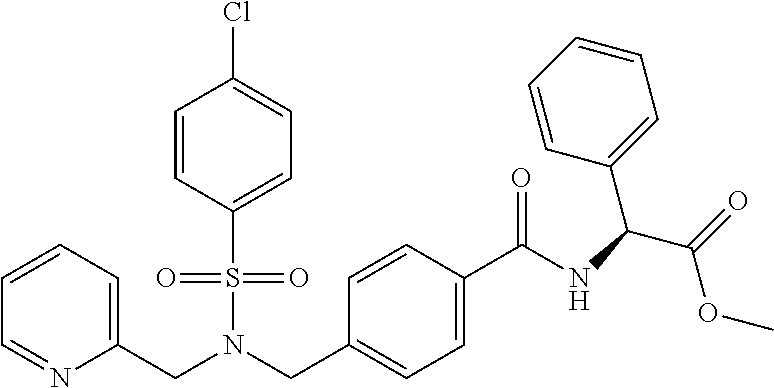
C(N(CC1=CC=C(C(NC(C(=O)OC)C2=CC=CC=C2)=O)C=C1)S(=O)(=O)C1=CC=C(Cl)C=C1)C1=CC=CC=N1
